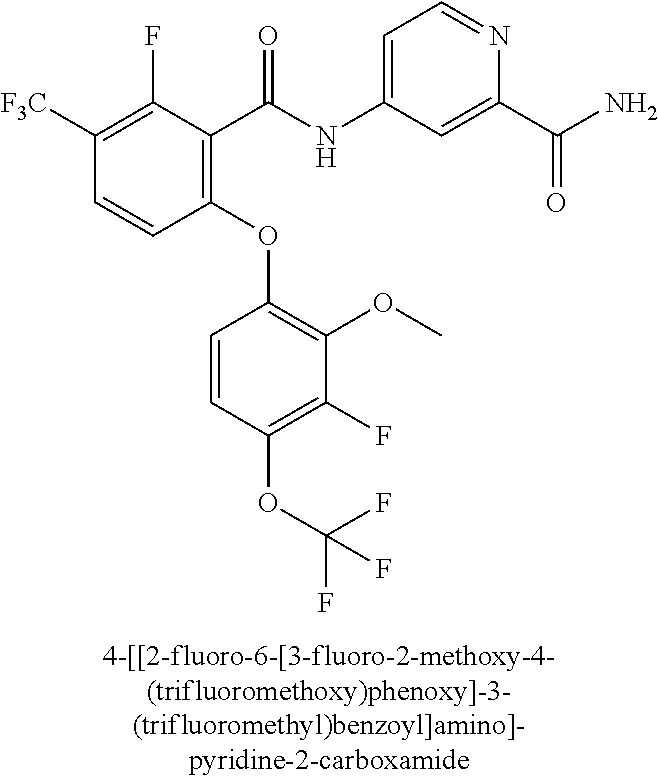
C1(OC2=C(OC)C(F)=C(OC(F)(F)F)C=C2)=C(C(NC2=CC=NC(C(N)=O)=C2)=O)C(F)=C([F3C])C=C1
